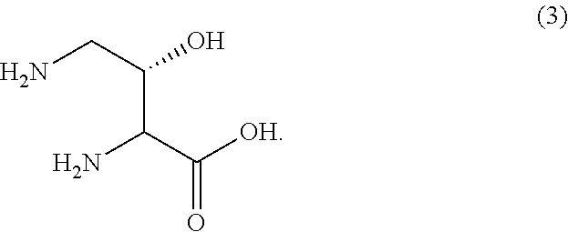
NC(C([OH])=O)C(CN)O
